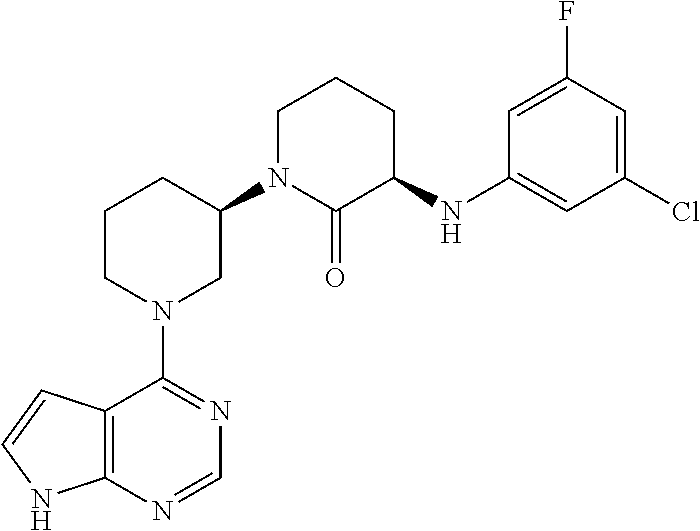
N1(C2=NC=NC3=C2C=CN3)CC(N2C(=O)C(NC3=CC(Cl)=CC(F)=C3)CCC2)CCC1
